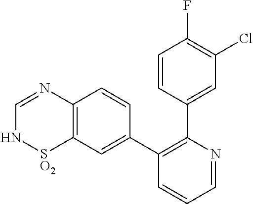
C1=CC(C2=C(C3=CC4=C(C=C3)N=CN[SO2]4)C=CC=N2)=CC(Cl)=C1F
